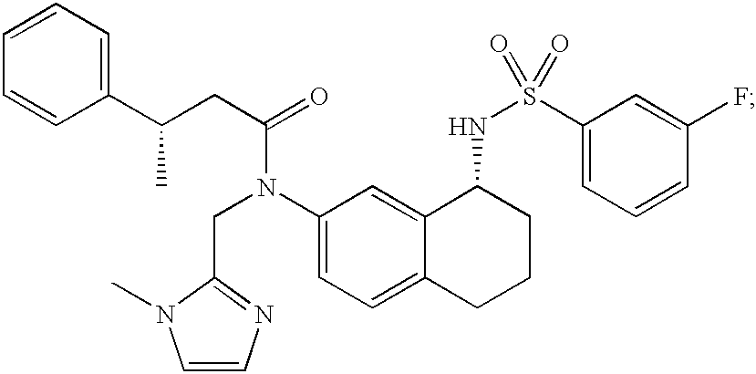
C1=CC(C(CC(=O)N(C2=CC=C3C(=C2)C(NS(=O)(C2=CC=CC(F)=C2)=O)CCC3)CC2=NC=CN2C)C)=CC=C1
